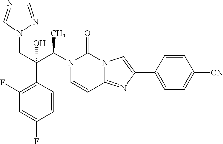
N1(C(C(CN2N=CN=C2)(C2=C(F)C=C(F)C=C2)O)C)C=CC2=NC(C3=CC=C([CN])C=C3)=CN2C1=O
